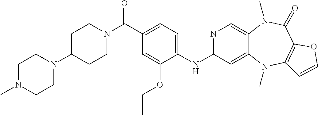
N1=C(NC2=CC=C(C(N3CCC(N4CCN(C)CC4)CC3)=O)C=C2OCC)C=C2C(=C1)N(C)C(=O)C1=C(N2C)C=CO1
